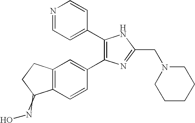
C1(C2=CC=NC=C2)=C(C2=CC3=C(C=C2)C(=NO)CC3)N=C(CN2CCCCC2)N1
